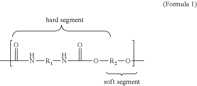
C(N[R1]NC(=O)O[R2]OC)(=O)C
